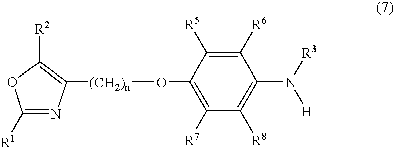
N1=C([R1])OC([R2])=C1[(CH2)n]OC1=C([R7])C([R8])=C(N([R3])[H])C([R6])=C1[R5]
